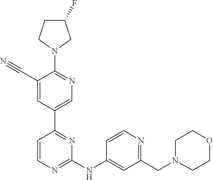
C1(F)CCN(C2=NC=C(C3=NC(NC4=CC(CN5CCOCC5)=NC=C4)=NC=C3)C=C2C#N)C1
